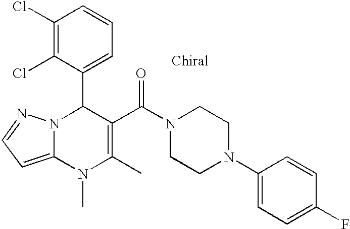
C1(Cl)=C(Cl)C(C2N3C(=CC=N3)N(C)C(C)=C2C(N2CCN(C3=CC=C(F)C=C3)CC2)=O)=CC=C1
